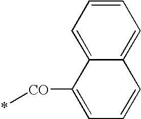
*[CO]C1=CC=CC2=CC=CC=C12
